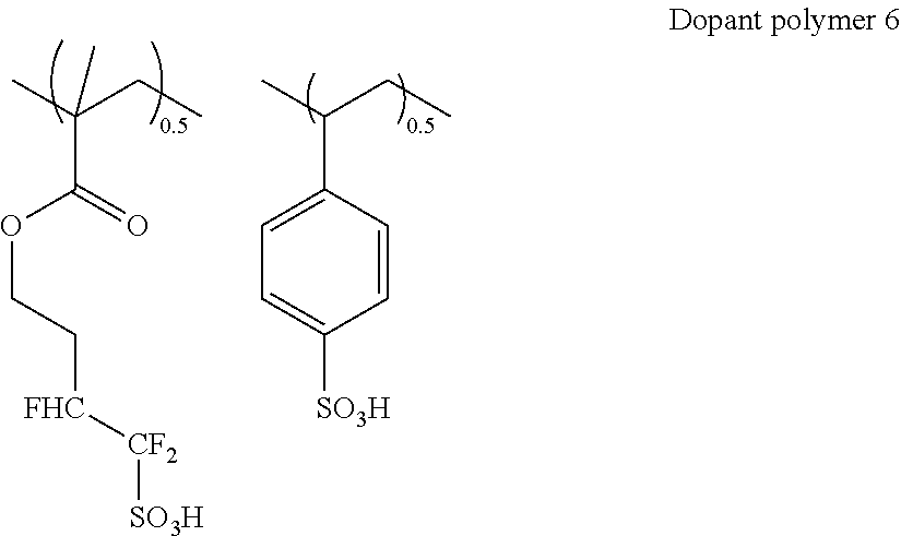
C(C(C(OCC[FHC][CF2][SO3H])=O)(C)C)C.C(C(C1=CC=C([SO3H])C=C1)C)C
